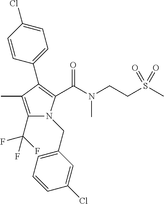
C1(C(F)(F)F)=C(C)C(C2=CC=C(Cl)C=C2)=C(C(N(CCS(C)(=O)=O)C)=O)N1CC1=CC=CC(Cl)=C1
